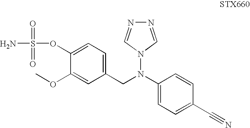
C1(OS(=O)(=O)N)=CC=C(CN(C2=CC=C(C#N)C=C2)N2C=NN=C2)C=C1OC
